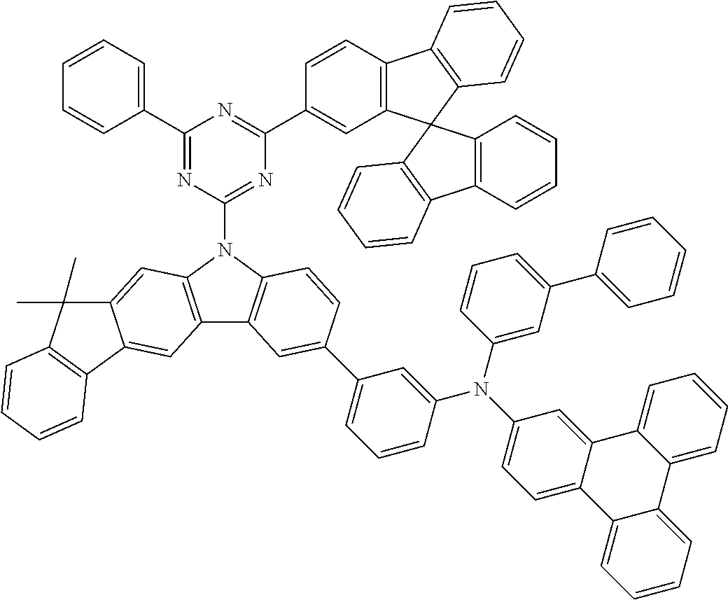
C1(C2=CC=CC=C2)=NC(N2C3=C(C4=C2C=C2C(=C4)C4=C(C2(C)C)C=CC=C4)C=C(C2=CC=CC(N(C4=CC(C5=CC=CC=C5)=CC=C4)C4=CC=C5C(=C4)C4=CC=CC=C4C4=CC=CC=C54)=C2)C=C3)=NC(C2=CC3=C(C=C2)C2=C(C=CC=C2)C32C3=C(C=CC=C3)C3=C2C=CC=C3)=N1
